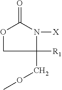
C1([R1])(COC)N([X])C(=O)OC1
